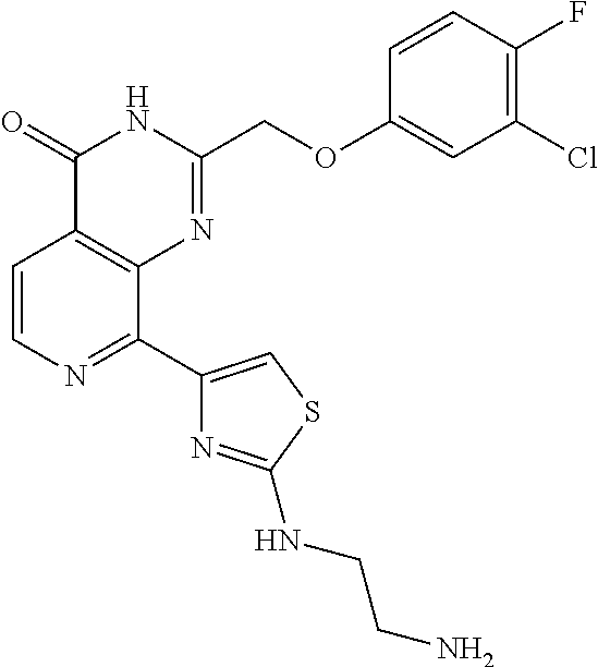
C1=CN=C(C2=CSC(NCCN)=N2)C2=C1C(=O)NC(COC1=CC(Cl)=C(F)C=C1)=N2
